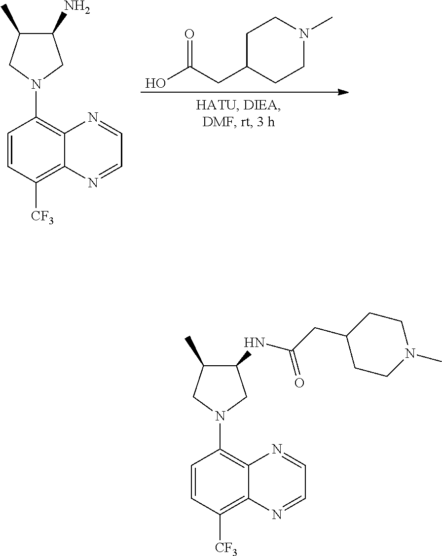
C1=CC([CF3])=C2C(=C1N1CC(C)C(NC(CC3CCN(C)CC3)=O)C1)N=CC=N2.C1=CC([CF3])=C2C(=C1N1CC(C)C(N)C1)N=CC=N2.C1C(CC(O)=O)CCN(C)C1
